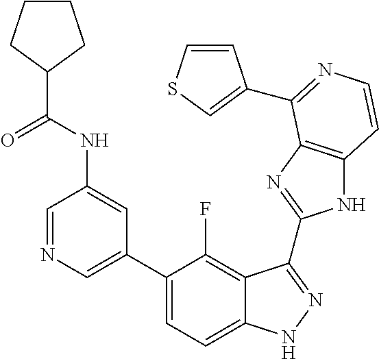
C1=C(C2=CC=C3C(=C2F)C(C2=NC4=C(N2)C=CN=C4C2=CSC=C2)=NN3)C=C(NC(=O)C2CCCC2)C=N1
